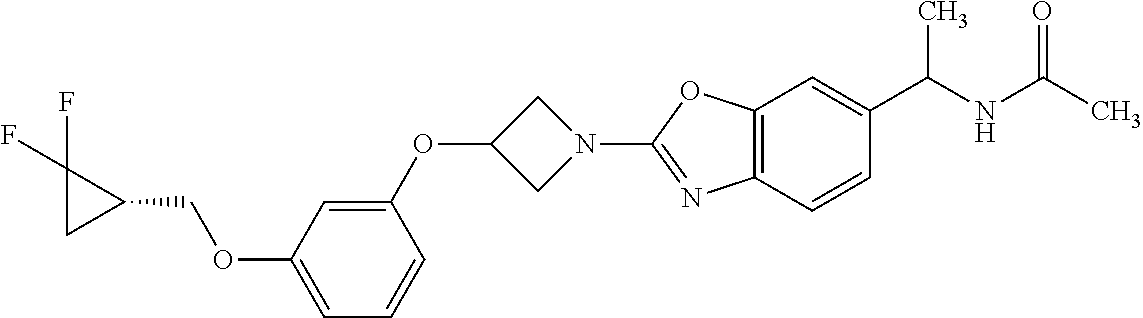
O(C1=CC=CC(OC2CN(C3=NC4=C(O3)C=C(C(NC(C)=O)C)C=C4)C2)=C1)CC1C(F)(F)C1
